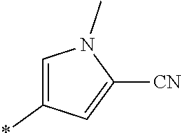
C1=C(*)C=C([CN])N1C
